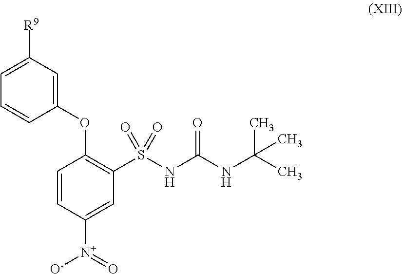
C1=C([R9])C=C(OC2=C(S(NC(NC(C)(C)C)=O)(=O)=O)C=C([N+](=O)[O-])C=C2)C=C1
